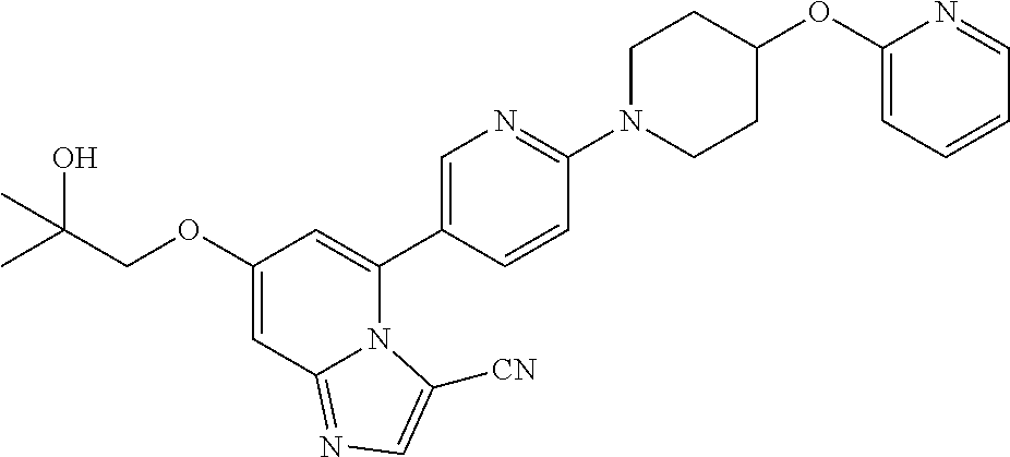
C1(OCC(C)(O)C)=CC2=NC=C([CN])N2C(C2=CN=C(N3CCC(OC4=CC=CC=N4)CC3)C=C2)=C1
